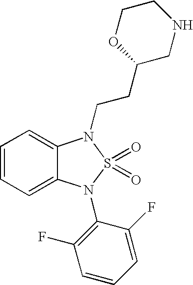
C1=CC=C2C(=C1)N(CCC1OCCNC1)S(=O)(=O)N2C1=C(F)C=CC=C1F
